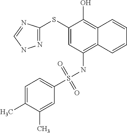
C1(SC2=NNC=N2)=CC(NS(C2=CC=C(C)C(C)=C2)(=O)=O)=C2C(=C1O)C=CC=C2
